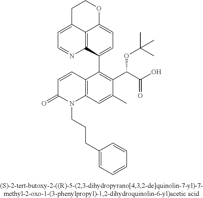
C1C2=CC=NC3=C2C(=CC=C3C2=C(C(C(O)=O)OC(C)(C)C)C(C)=CC3=C2C=CC(=O)N3CCCC2=CC=CC=C2)OC1
